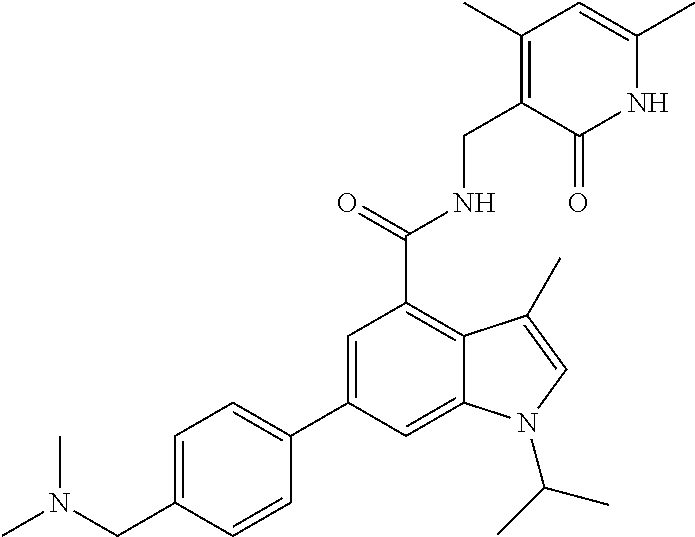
N1C(C)=CC(C)=C(CNC(C2=C3C(=CC(C4=CC=C(CN(C)C)C=C4)=C2)N(C(C)C)C=C3C)=O)C1=O
